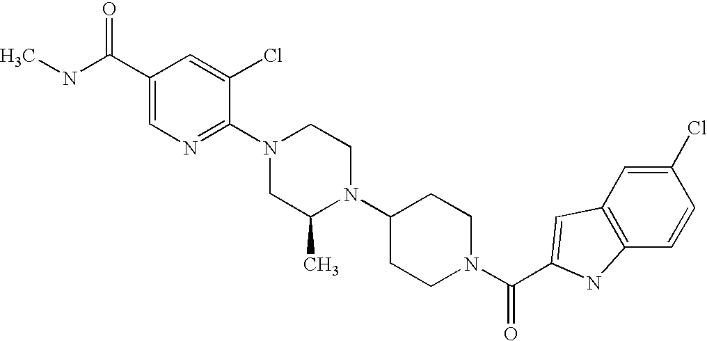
C(N1CCC(N2C(C)CN(C3=NC=C(C(NC)=O)C=C3Cl)CC2)CC1)(=O)C1=CC2=C(C=CC(Cl)=C2)N1
